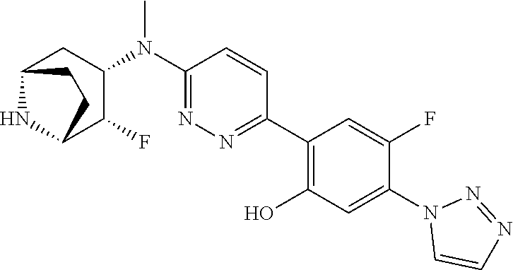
C1(C2=NN=C(N(C3CC4NC(C3F)CC4)C)C=C2)=C(O)C=C(N2C=CN=N2)C(F)=C1
